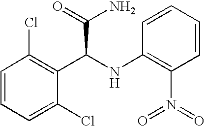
C1=CC=C(Cl)C(C(NC2=C(N(=O)=O)C=CC=C2)C(=O)N)=C1Cl
